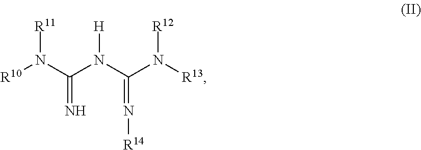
[R10]N(C(N(C(N([R13])[R12])=N[R14])[H])=N)[R11]
